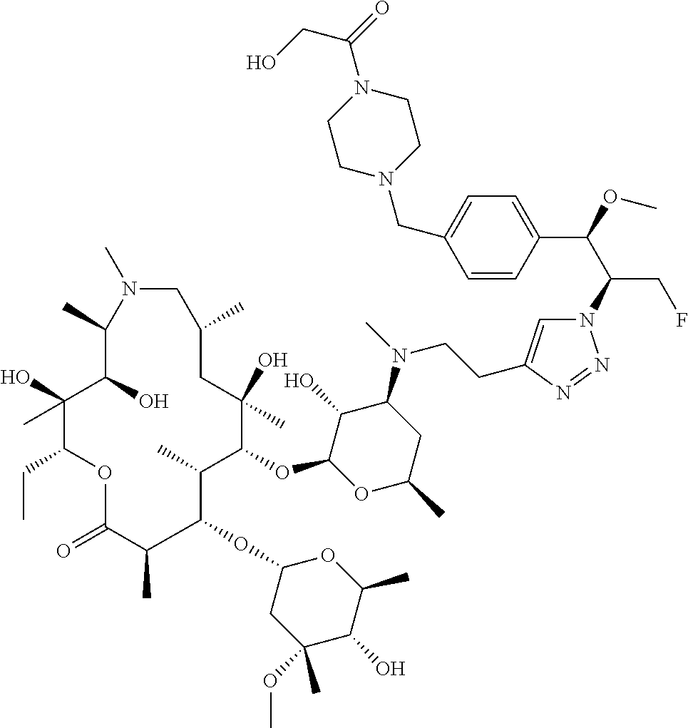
N1=NN(C(C(C2=CC=C(CN3CCN(C(=O)CO)CC3)C=C2)OC)CF)C=C1CCN(C1C(O)C(OC2C(C)C(OC3CC(OC)(C)C(O)C(C)O3)C(C)C(=O)OC(CC)C(O)(C)C(O)C(C)N(C)CC(C)CC2(O)C)OC(C)C1)C
